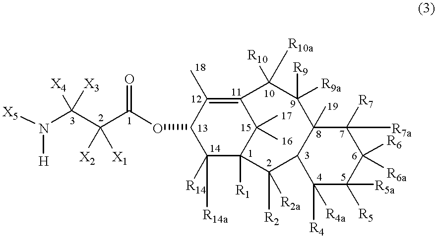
[X5]N(C(C(C(OC1C([R14])([R14a])C2([R1])C(C)(C)C(=C1C)C([R10])([R10a])C([R9])([R9a])C1(C)C(C2([R2a])[R2])C([R4a])([R4])C([R5])([R5a])C([R6])([R6a])C1([R7])[R7a])=O)([X2])[X1])([X4])[X3])[H]
